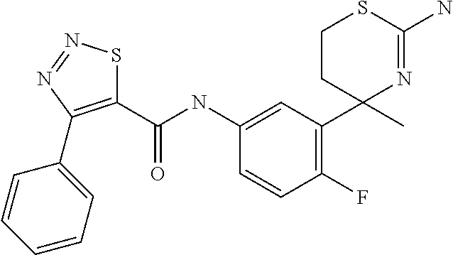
C1(NC(=O)C2=C(C3=CC=CC=C3)N=NS2)=CC(C2(C)N=C(N)SCC2)=C(F)C=C1
